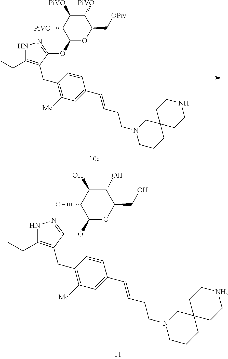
N1C(C(C)C)=C(CC2=C([Me])C=C(C=CCCN3CCCC4(C3)CCNCC4)C=C2)C(OC2OC(C[OPiv])C([PiVO])C([PiVO])C2[PiVO])=N1.N1C(C(C)C)=C(CC2=C([Me])C=C(C=CCCN3CCCC4(C3)CC[NH]CC4)C=C2)C(OC2OC(CO)C(O)C(O)C2O)=N1
